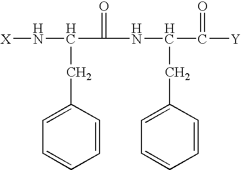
[X]NC(CC1=CC=CC=C1)C(NC(C([Y])=O)CC1=CC=CC=C1)=O
